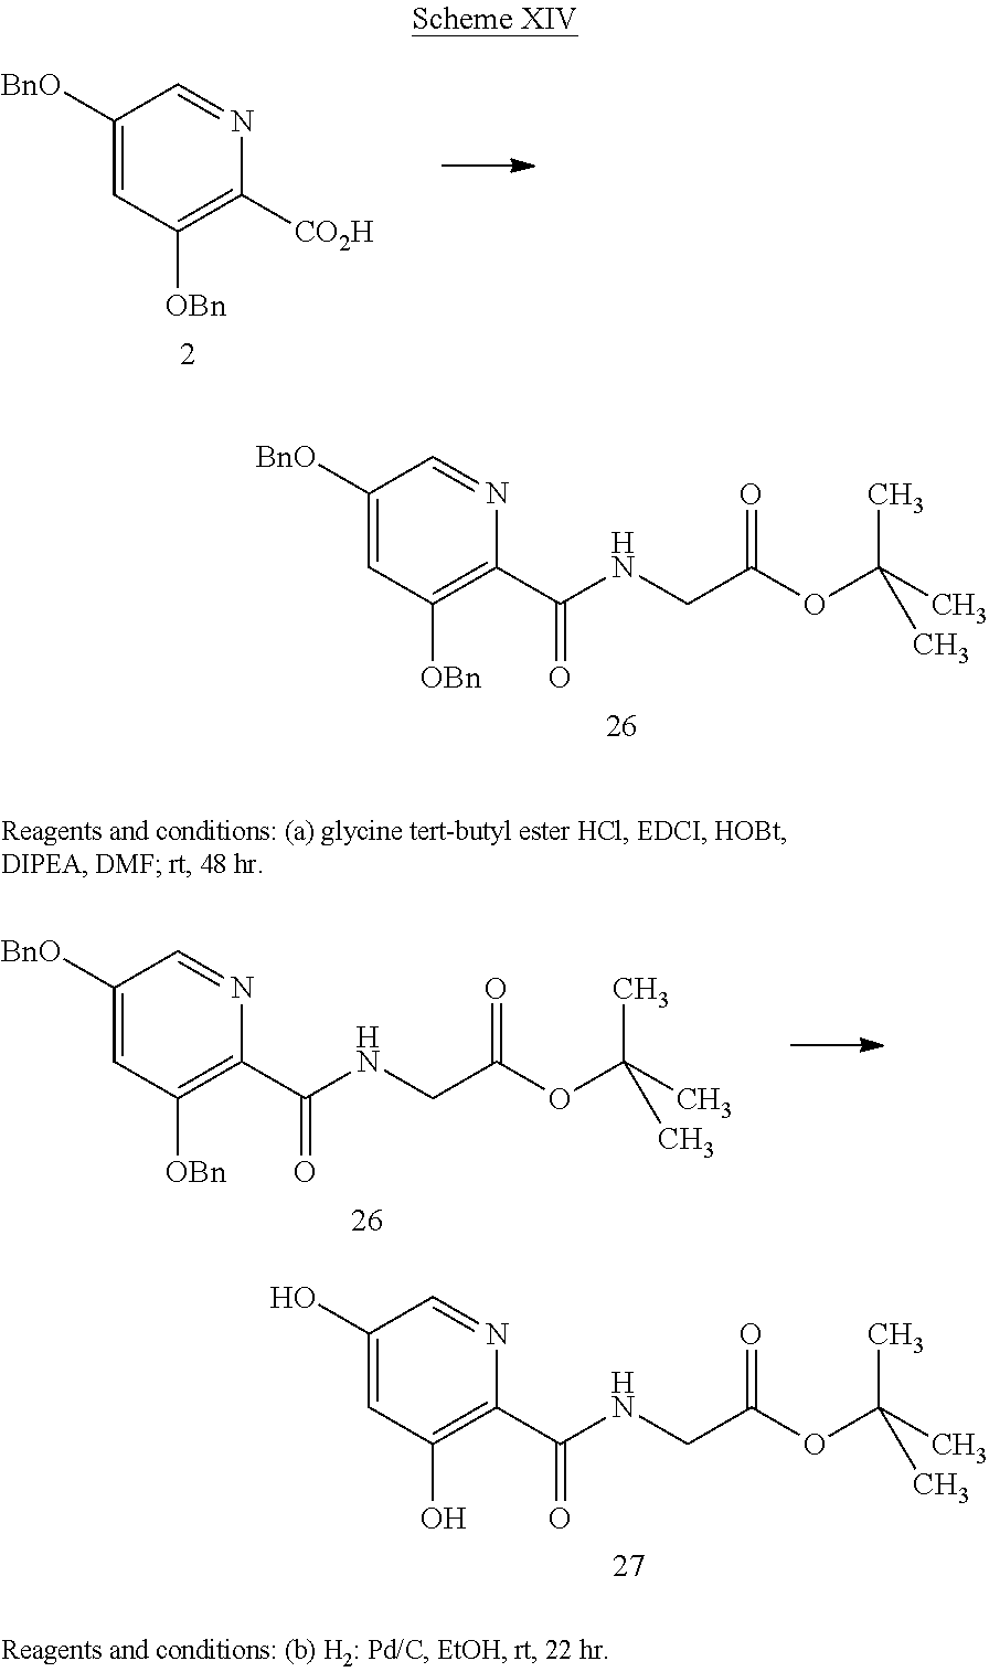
C1(O)=CC(O)=C(C(NCC(OC(C)(C)C)=O)=O)N=C1.C1([BnO])=CC([OBn])=C(C(NCC(OC(C)(C)C)=O)=O)N=C1.C1([BnO])=CC([OBn])=C(C(NCC(OC(C)(C)C)=O)=O)N=C1.C1([BnO])=CC([OBn])=C([CO2H])N=C1
